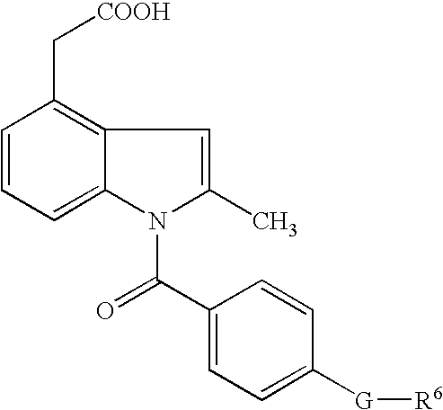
C1=CC=C2C(=C1C[COOH])C=C(C)N2C(C1=CC=C([G][R6])C=C1)=O
